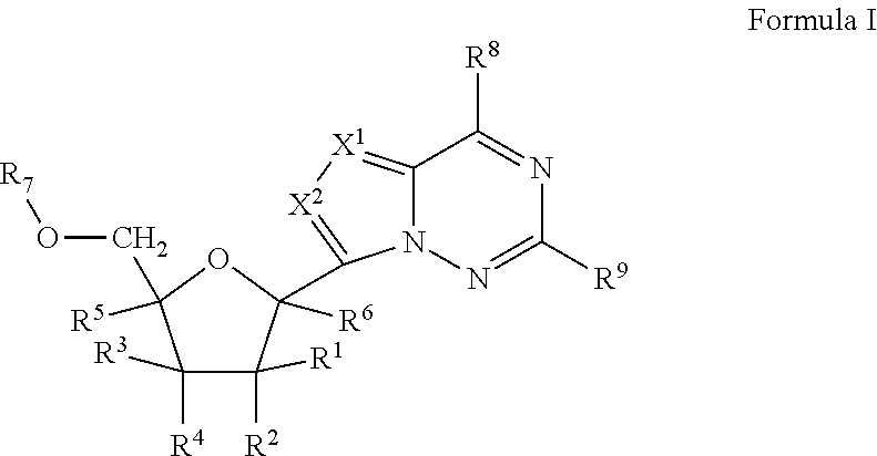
C12=[X1][X2]=C(C3([R6])C([R2])([R1])C([R3])([R4])C([R5])(CO[R7])O3)N1N=C([R9])N=C2[R8]
